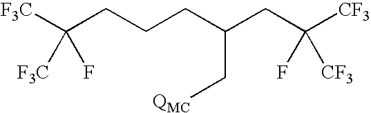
[F3C]C(CCCC(CC([CF3])([CF3])F)C[QMC])([F3C])F
